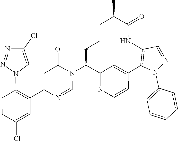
C1=NC(C2=C(N3C=C(Cl)N=N3)C=CC(Cl)=C2)=CC(=O)N1C1C2=NC=CC(=C2)C2=C(C=NN2C2=CC=CC=C2)NC(=O)C(C)CCC1
